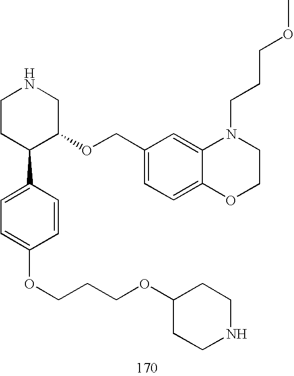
C1CC(C2=CC=C(OCCCOC3CCNCC3)C=C2)C(OCC2=CC=C3C(=C2)N(CCCOC)CCO3)CN1
